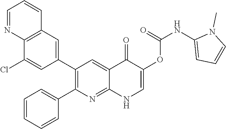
C12=C(C=C(C3=C(C4=CC=CC=C4)N=C4C(=C3)C(=O)C(OC(NC3=CC=CN3C)=O)=CN4)C=C1Cl)C=CC=N2
